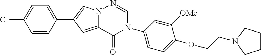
C1=CC(C2=CN3C(=C2)C(=O)N(C2=CC=C(OCCN4CCCC4)C([OMe])=C2)C=N3)=CC=C1Cl
